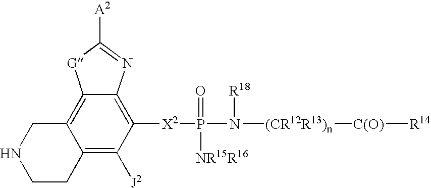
C12=C([J2])C([X2]P(N([(CR12R13)n][C(O)][R14])[R18])(=O)[NR15R16])=C3C(=C1CNCC2)[G]C([A2])=N3
